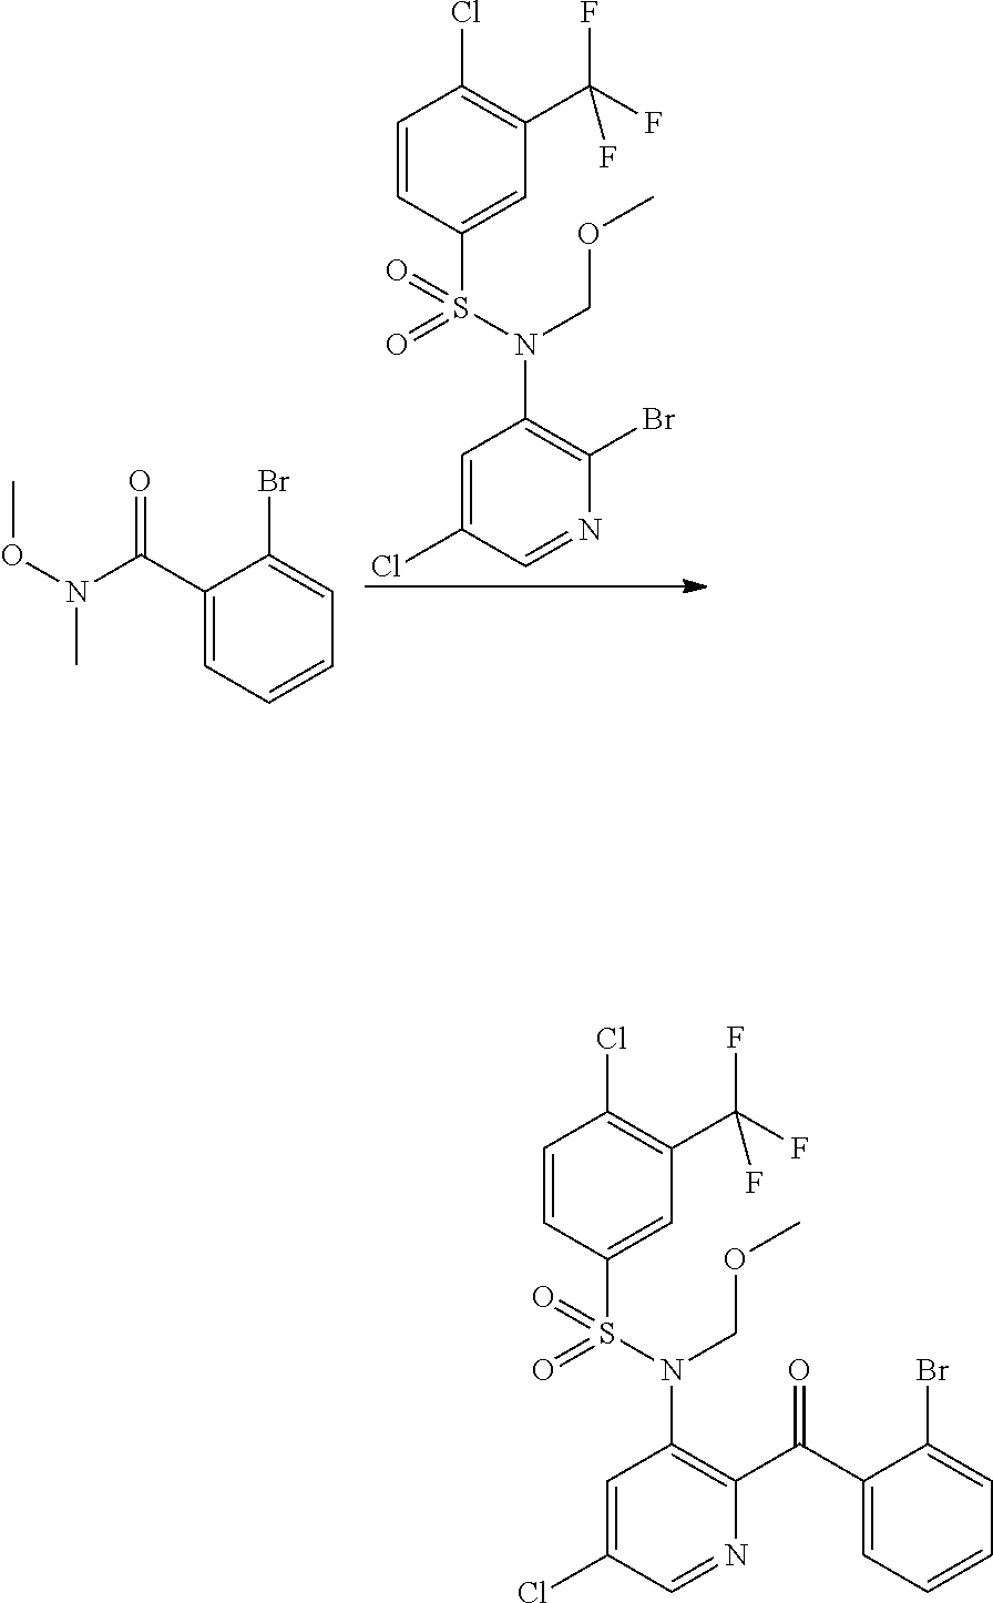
C1=C(Cl)C=NC(Br)=C1N(S(=O)(=O)C1=CC(C(F)(F)F)=C(Cl)C=C1)COC.C1(C(N(OC)C)=O)=CC=CC=C1Br.C1=C(Cl)C=NC(C(C2=CC=CC=C2Br)=O)=C1N(S(=O)(=O)C1=CC(C(F)(F)F)=C(Cl)C=C1)COC
